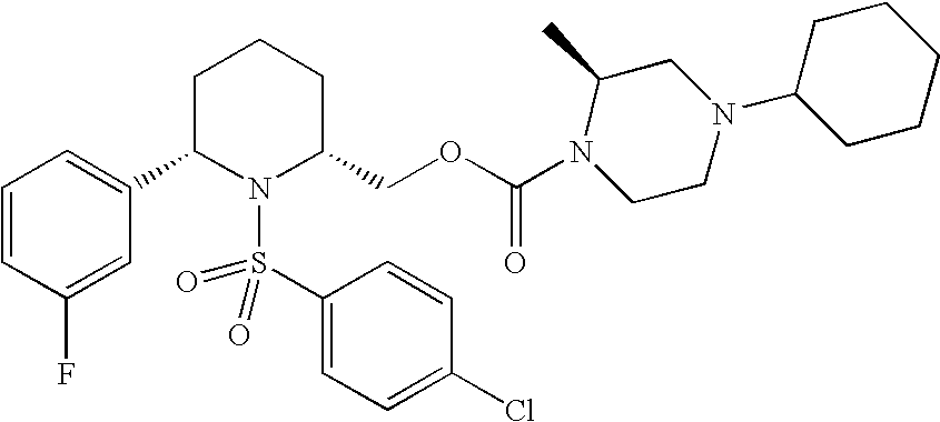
C1=CC(F)=CC(C2N(S(=O)(=O)C3=CC=C(Cl)C=C3)C(COC(=O)N3CCN(C4CCCCC4)CC3C)CCC2)=C1
